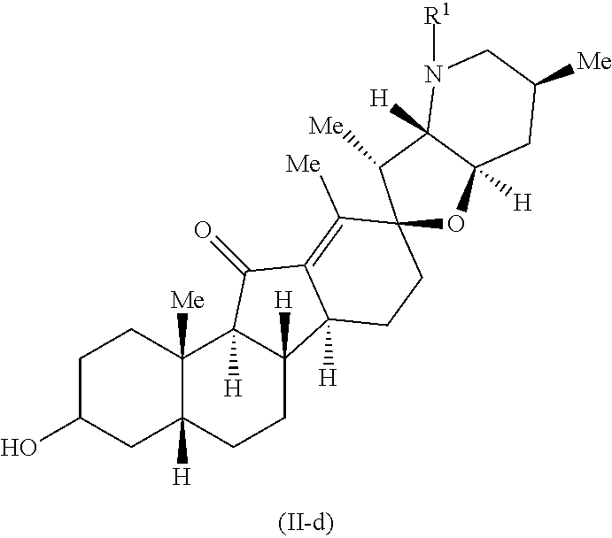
C1C(O)CC2([H])C([Me])(C1)C1([H])C([H])(CC2)C2([H])C(=C([Me])C3(CC2)OC2([H])CC([Me])CN([R1])C2([H])C3[Me])C1=O
